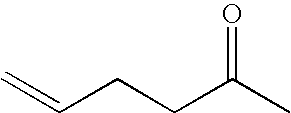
C(CCC(C)=O)=C
